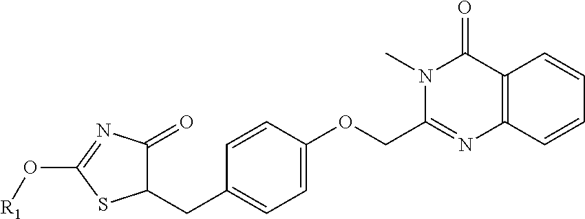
C1(CC2=CC=C(OCC3=NC4=C(C(=O)N3C)C=CC=C4)C=C2)C(=O)N=C(O[R1])S1
